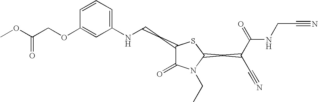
C1=CC=C(NCCC2C(=O)N(CC)C(CC(C#N)C(=O)NCC#N)S2)C=C1OCC(OC)=O
